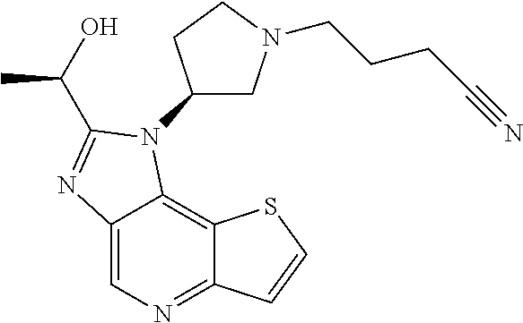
C12=CN=C3C(=C1N(C1CN(CCCC#N)CC1)C(C(O)C)=N2)SC=C3
